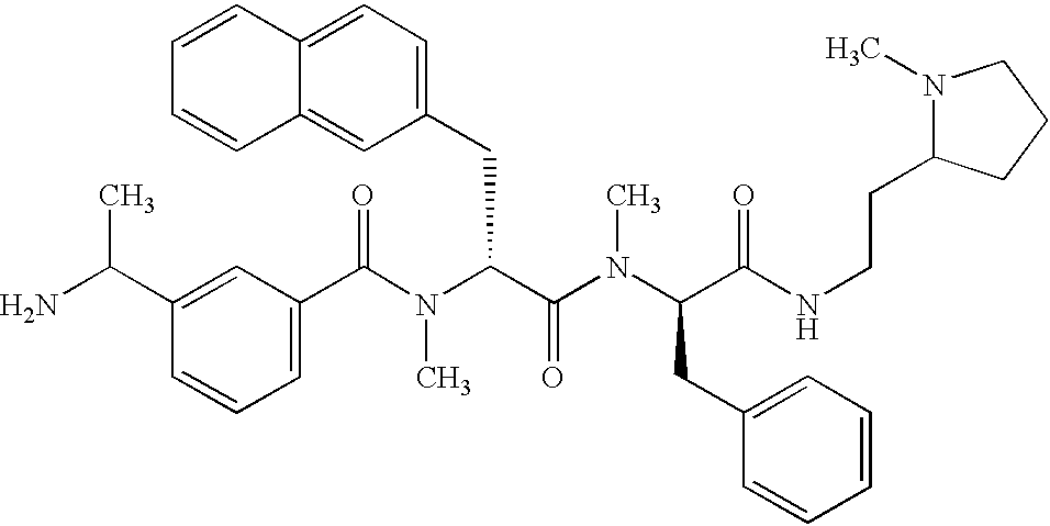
C1(C(N(C(C(=O)N(C)C(CC2=CC=CC=C2)C(=O)NCCC2N(C)CCC2)CC2=CC=C3C(=C2)C=CC=C3)C)=O)=CC=CC(C(N)C)=C1
